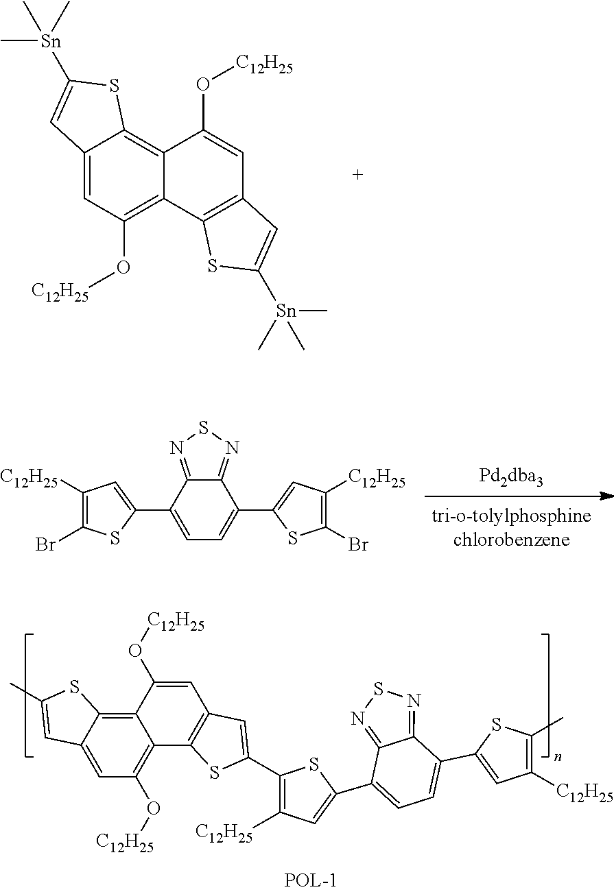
C12=CC(O[C12H25])=C3C(=C1SC([Sn](C)(C)C)=C2)C(O[C12H25])=CC1=C3SC([Sn](C)(C)C)=C1.C12=NSN=C1C(C1=CC([C12H25])=C(Br)S1)=CC=C2C1=CC([C12H25])=C(Br)S1.C12=C3C(=CC(O[C12H25])=C1C1=C(C=C2O[C12H25])C=C(C2=C([C12H25])C=C(C4=CC=C(C5=CC([C12H25])=C(C)S5)C5=NSN=C45)S2)S1)C=C(C)S3
